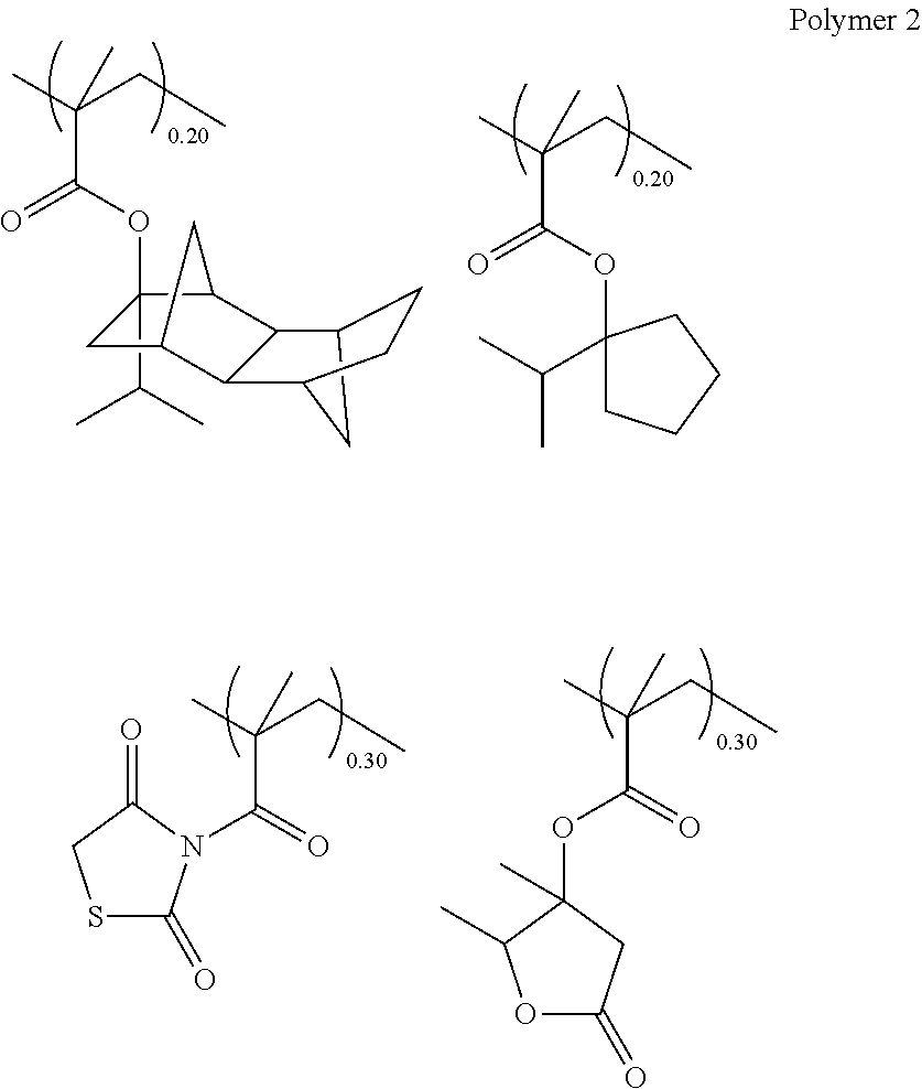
CC(CC)(C)C(OC1(C)C(C)OC(=O)C1)=O.CC(CC)(C)C(=O)N1C(=O)SCC1=O.CC(CC)(C)C(OC1(C(C)C)CCCC1)=O.CC(CC)(C)C(OC1(C(C)C)CC2C3C(C4CC3CC4)C1C2)=O
